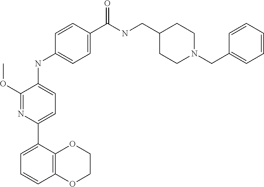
C1=C(C2=CC=C(NC3=CC=C(C(NCC4CCN(CC5=CC=CC=C5)CC4)=O)C=C3)C(OC)=N2)C2=C(C=C1)OCCO2
